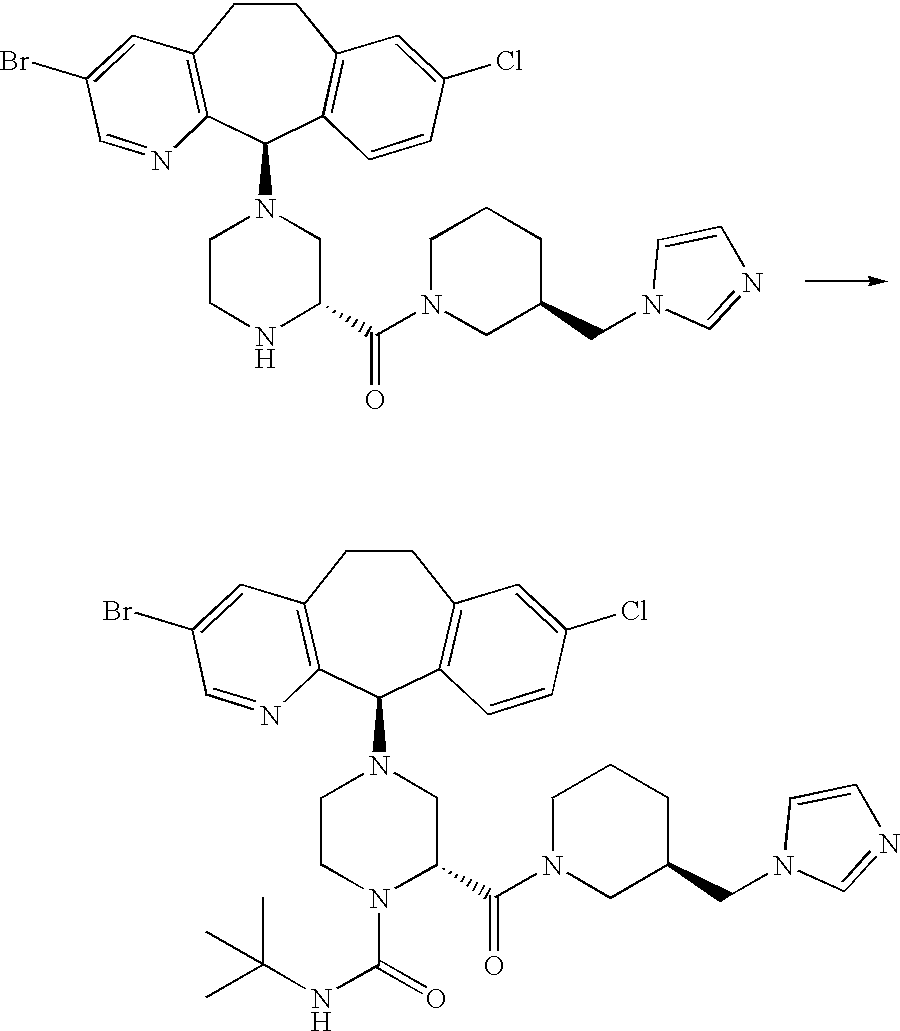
C1CNC(C(N2CC(CN3C=NC=C3)CCC2)=O)CN1C1C2=C(CCC3=C1N=CC(Br)=C3)C=C(Cl)C=C2.C1CN(C(=O)NC(C)(C)C)C(C(N2CC(CN3C=NC=C3)CCC2)=O)CN1C1C2=C(CCC3=C1N=CC(Br)=C3)C=C(Cl)C=C2
